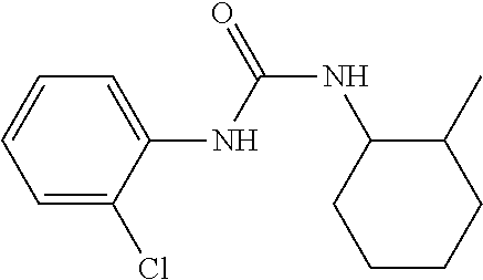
C1=CC=C(NC(NC2CCCCC2C)=O)C(Cl)=C1
